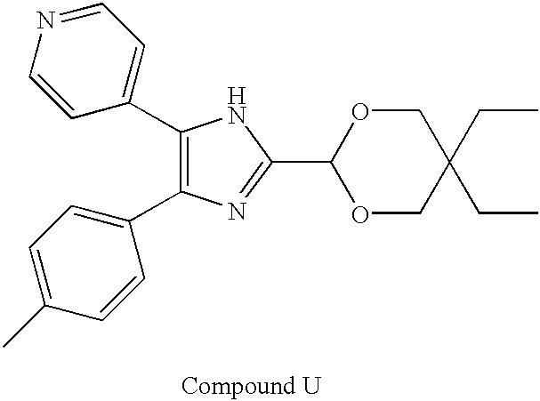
C1(C2=CC=NC=C2)=C(C2=CC=C(C)C=C2)N=C(C2OCC(CC)(CC)CO2)N1
